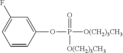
C1=CC(OP([O(CH2)3CH3])(=O)[O(CH2)3CH3])=CC(F)=C1
